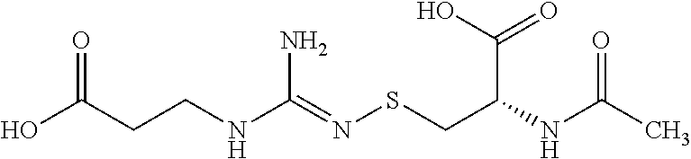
OC(CCNC(=NSCC(NC(C)=O)C(O)=O)N)=O
